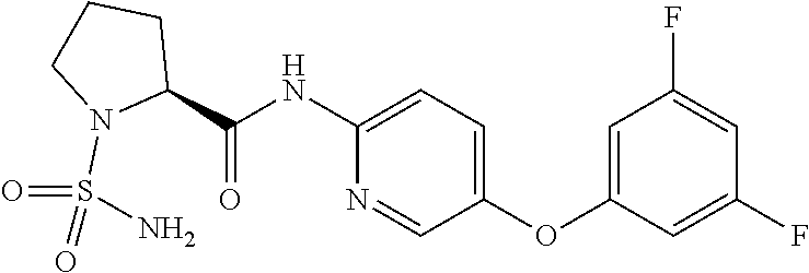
N1=CC(OC2=CC(F)=CC(F)=C2)=CC=C1NC(=O)C1CCCN1S(=O)(N)=O
